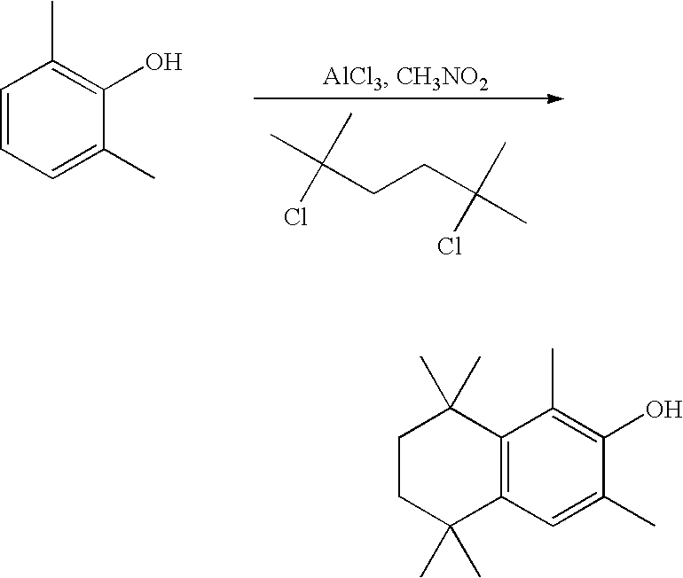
C1=CC(C)=C(O)C(C)=C1.C(CCC(C)(C)Cl)(C)(C)Cl.C1CC(C)(C)C2=C(C1(C)C)C(C)=C(O)C(C)=C2
